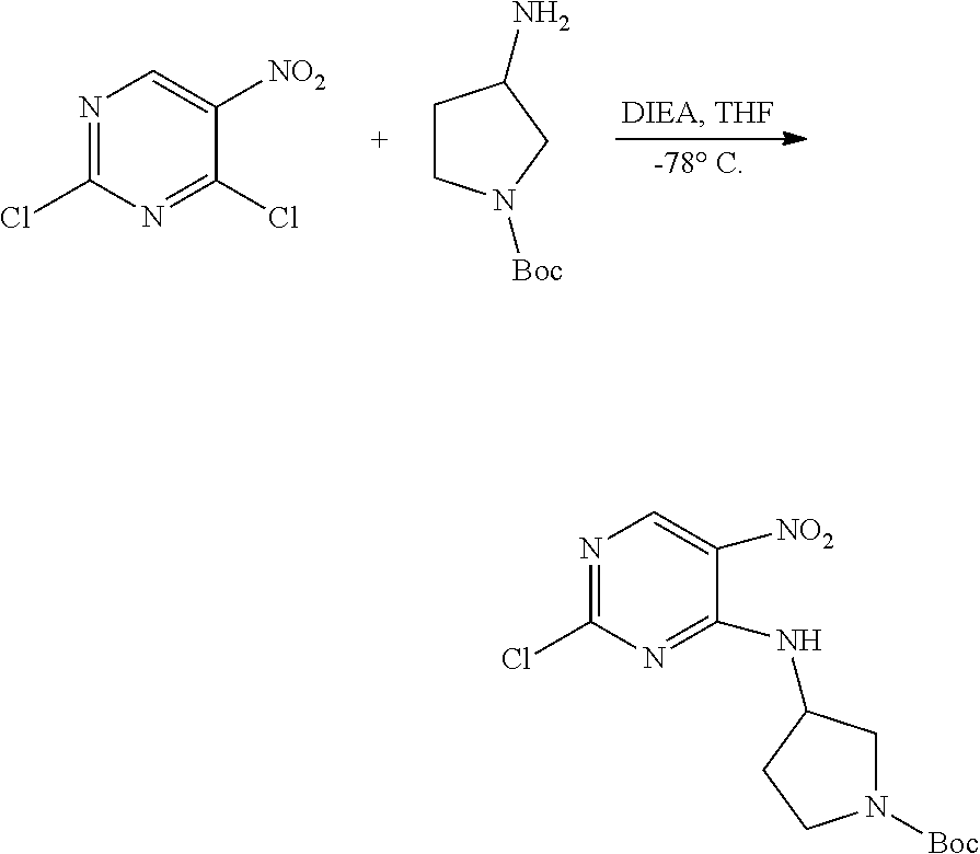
N1=C(Cl)N=C(Cl)C([NO2])=C1.C1CN([Boc])CC1N.N1=C(Cl)N=C(NC2CN([Boc])CC2)C([NO2])=C1
